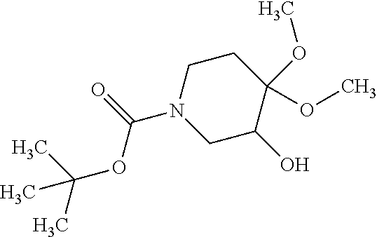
C1C(O)C(OC)(OC)CCN1C(OC(C)(C)C)=O
